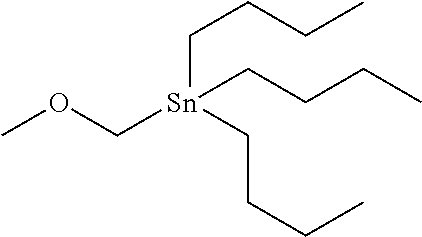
COC[Sn](CCCC)(CCCC)CCCC
